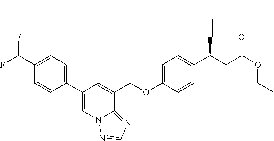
C1(C(F)F)=CC=C(C2=CN3C(=NC=N3)C(COC3=CC=C(C(CC(OCC)=O)C#CC)C=C3)=C2)C=C1
